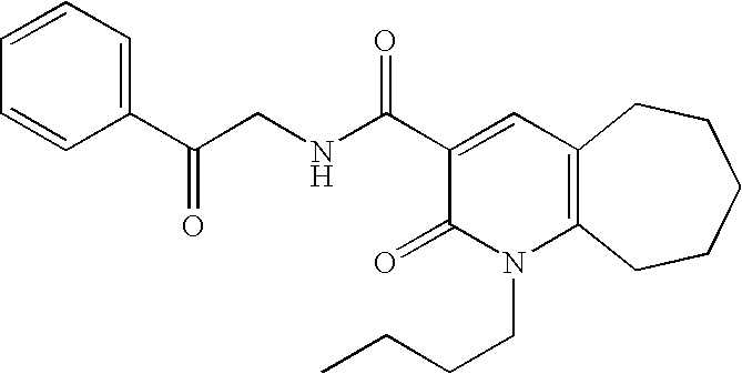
C1(C(CNC(C2=CC3=C(N(CCCC)C2=O)CCCCC3)=O)=O)=CC=CC=C1
